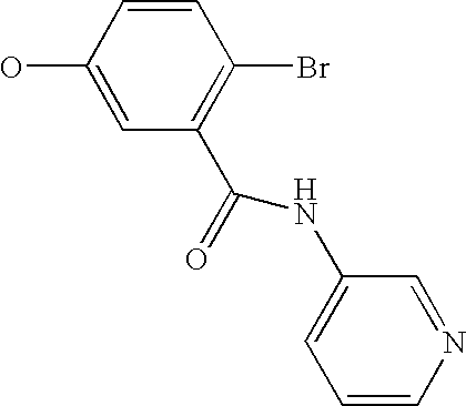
C1=C(O)C=CC(Br)=C1C(=O)NC1=CC=CN=C1
